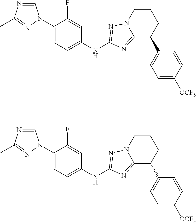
C1=NC(C)=NN1C1=CC=C(NC2=NN3CCCC(C4=CC=C([OCF3])C=C4)C3=N2)C=C1F.C1=NC(C)=NN1C1=CC=C(NC2=NN3CCCC(C4=CC=C([OCF3])C=C4)C3=N2)C=C1F
